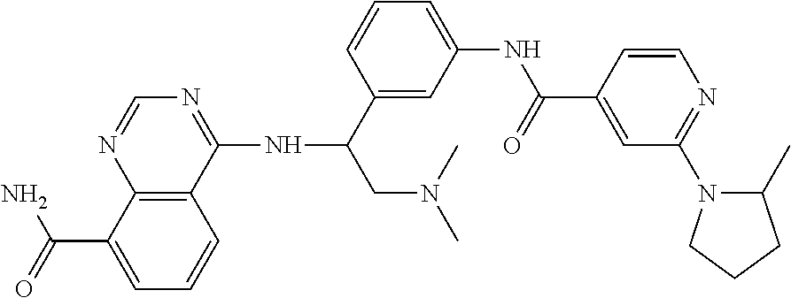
C12=C(C(NC(CN(C)C)C3=CC(NC(=O)C4=CC(N5C(C)CCC5)=NC=C4)=CC=C3)=NC=N1)C=CC=C2C(=O)N
